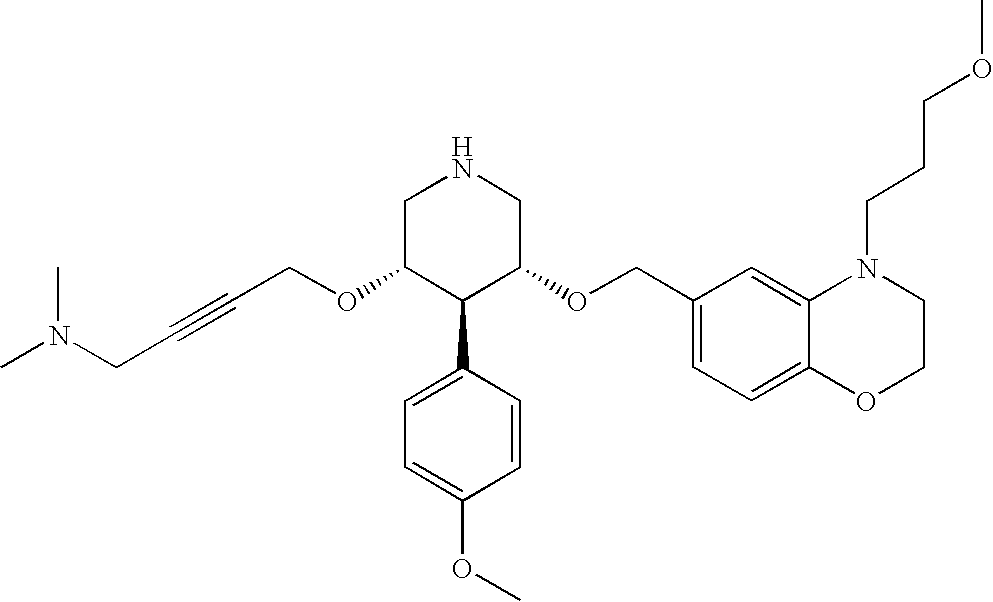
C(OC1C(C2=CC=C(OC)C=C2)C(OCC2=CC=C3C(=C2)N(CCCOC)CCO3)CNC1)C#CCN(C)C
